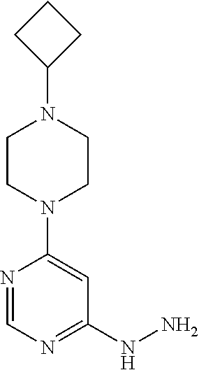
C1CC(N2CCN(C3=CC(NN)=NC=N3)CC2)C1
